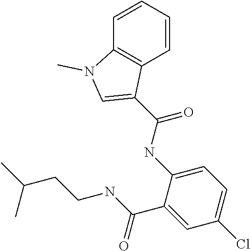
C1=CC2=C(C=C1)C(C(NC1=CC=C(Cl)C=C1C(NCCC(C)C)=O)=O)=CN2C
